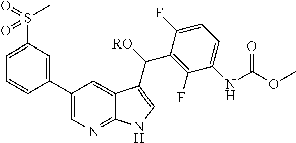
C1(C2=CC(S(=O)(C)=O)=CC=C2)=CN=C2C(=C1)C(C([RO])C1=C(F)C(NC(=O)OC)=CC=C1F)=CN2
